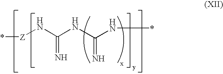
[Z](NC(NC(N*)=N)=N)*
